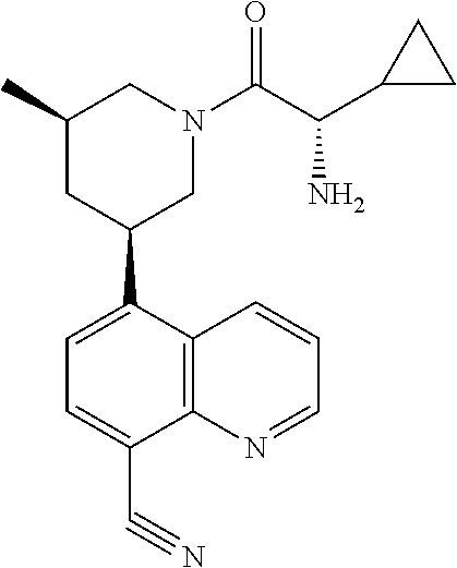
C1=C(C2CN(C(=O)C(C3CC3)N)CC(C)C2)C2=C(C(C#N)=C1)N=CC=C2
